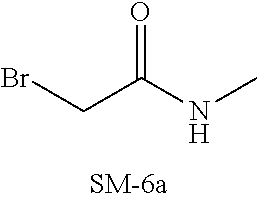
BrCC(NC)=O
